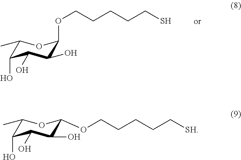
C1(C)C(O)C(O)C(O)C(OCCCCCS)O1.C1(C)C(O)C(O)C(O)C(OCCCCC[SH])O1
